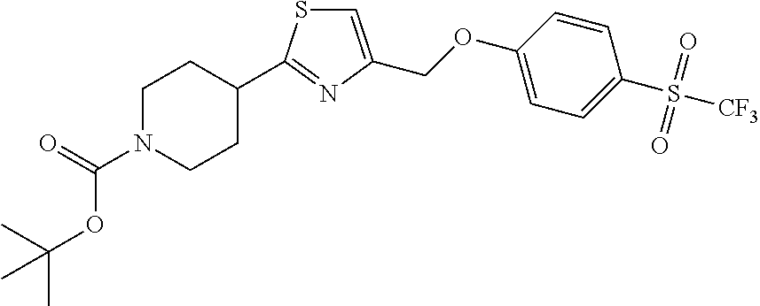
N1=C(C2CCN(C(=O)OC(C)(C)C)CC2)SC=C1COC1=CC=C(S([CF3])(=O)=O)C=C1
